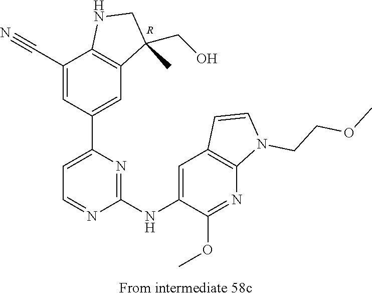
C1(NC2=CC3=C(N=C2OC)N(CCOC)C=C3)=NC(C2=CC3=C(C(C#N)=C2)NCC3(CO)C)=CC=N1.[R]
